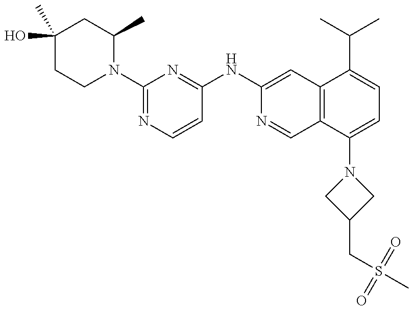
N1(C2=NC=CC(NC3=CC4=C(C=N3)C(N3CC(CS(C)(=O)=O)C3)=CC=C4C(C)C)=N2)C(C)CC(O)(C)CC1
